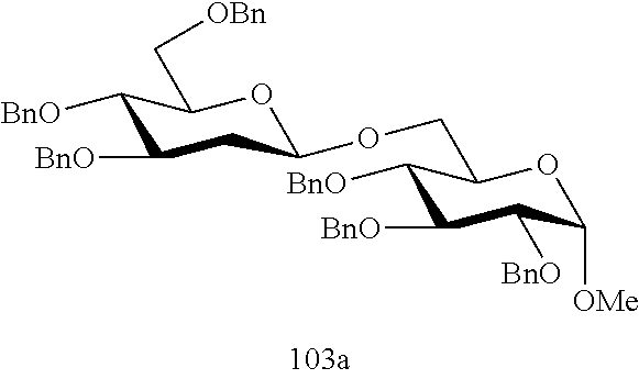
C1([BnO])C([BnO])CC(OCC2C([BnO])C([BnO])C([BnO])C([OMe])O2)OC1C[OBn]
